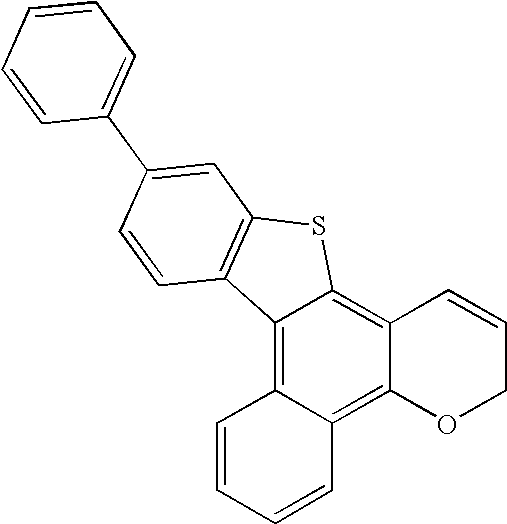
C12=C3C(=C4C(=C1SC1=C2C=CC(C2=CC=CC=C2)=C1)C=CCO4)C=CC=C3
